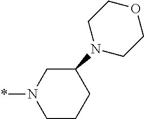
C1(N2CCOCC2)CN(*)CCC1
